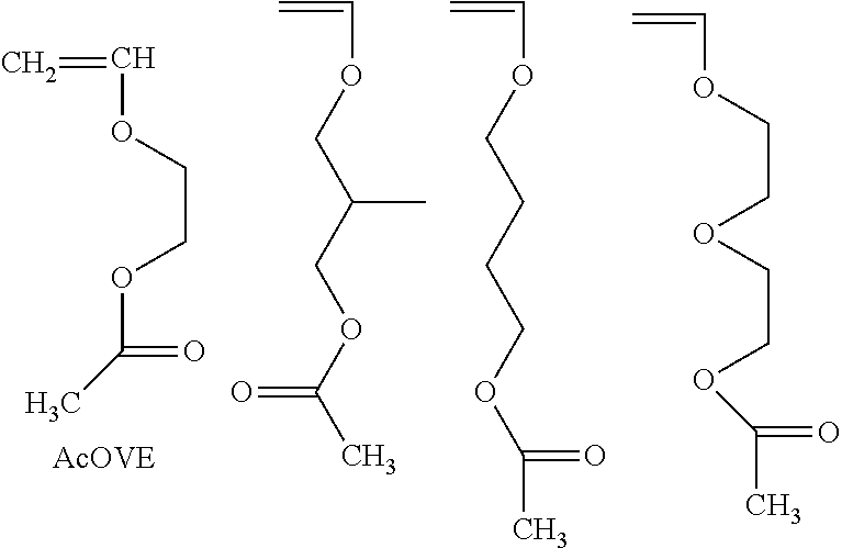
C=COCCOC(C)=O.C=COCC(COC(C)=O)C.C=COCCCCOC(C)=O.C=COCCOCCOC(C)=O
